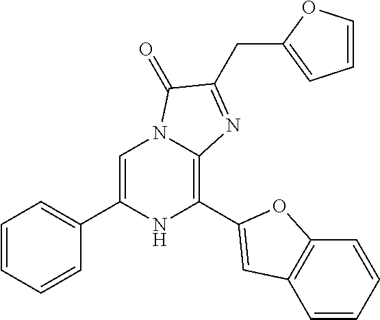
C1=C(C2=CC=CC=C2)NC(C2=CC3=C(C=CC=C3)O2)=C2N1C(=O)C(CC1=CC=CO1)=N2
